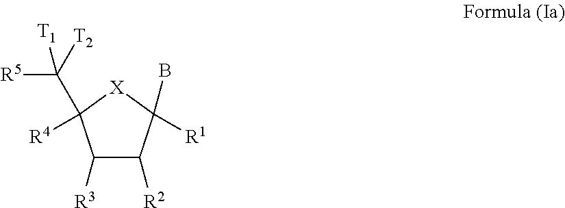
C1([R3])C([R2])C([R1])(B)[X]C1([R4])C([R5])([T1])[T2]
